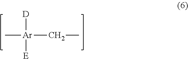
[D][Ar]([E])(C)CC
